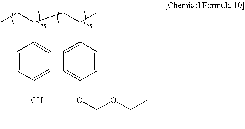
C(CC(C1=CC=C(OC(C)OCC)C=C1)C)(C1=CC=C(O)C=C1)CC
